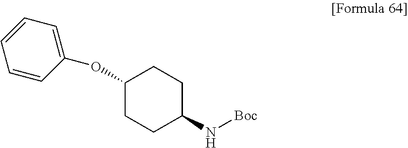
C1(OC2=CC=CC=C2)CCC(N[Boc])CC1
